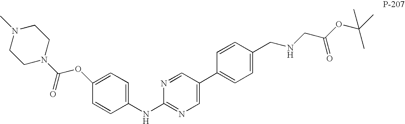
C1=CC(NC2=NC=C(C3=CC=C(CNCC(OC(C)(C)C)=O)C=C3)C=N2)=CC=C1OC(N1CCN(C)CC1)=O
